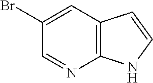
BrC1=CC2=C(N=C1)NC=C2
